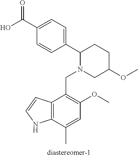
C1(C2=CC=C(C(O)=O)C=C2)N(CC2=C(OC)C=C(C)C3=C2C=CN3)CC(OC)CC1
